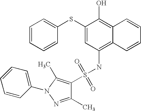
C1=CC=CC(SC2=CC(NS(C3=C(C)N(C4=CC=CC=C4)N=C3C)(=O)=O)=C3C(=C2O)C=CC=C3)=C1
